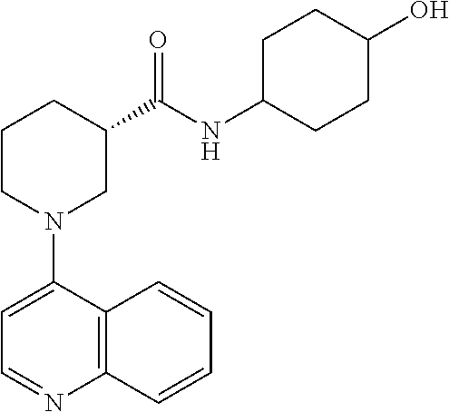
C1CN(C2=CC=NC3=C2C=CC=C3)CC(C(NC2CCC(O)CC2)=O)C1
